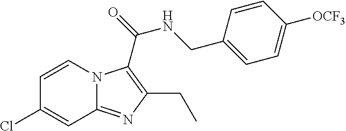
C1=CN2C(=NC(CC)=C2C(NCC2=CC=C([OCF3])C=C2)=O)C=C1Cl
